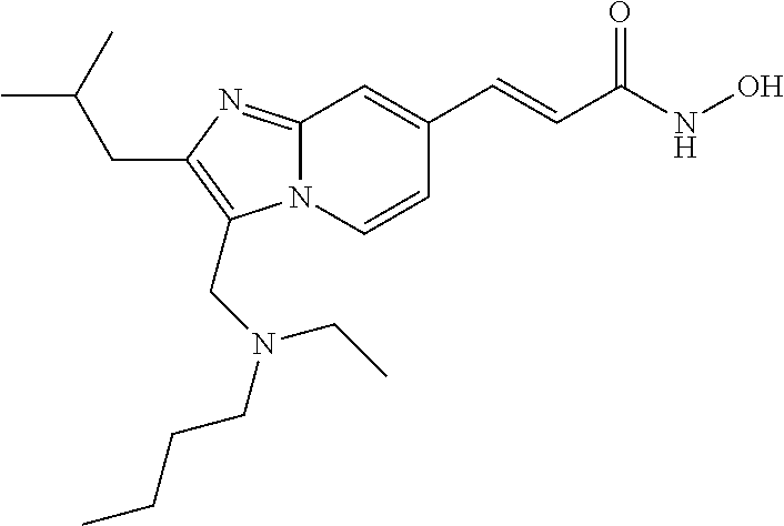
N12C(=NC(CC(C)C)=C1CN(CCCC)CC)C=C(C=CC(NO)=O)C=C2
